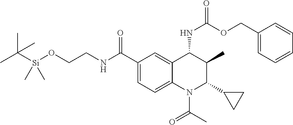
CC([Si](OCCNC(C1=CC=C2C(=C1)C(NC(OCC1=CC=CC=C1)=O)C(C)C(C1CC1)N2C(C)=O)=O)(C)C)(C)C
